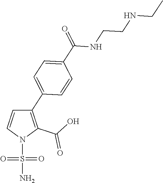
C1(C2=C(C(O)=O)N(S(=O)(=O)N)C=C2)=CC=C(C(=O)NCCNCC)C=C1
